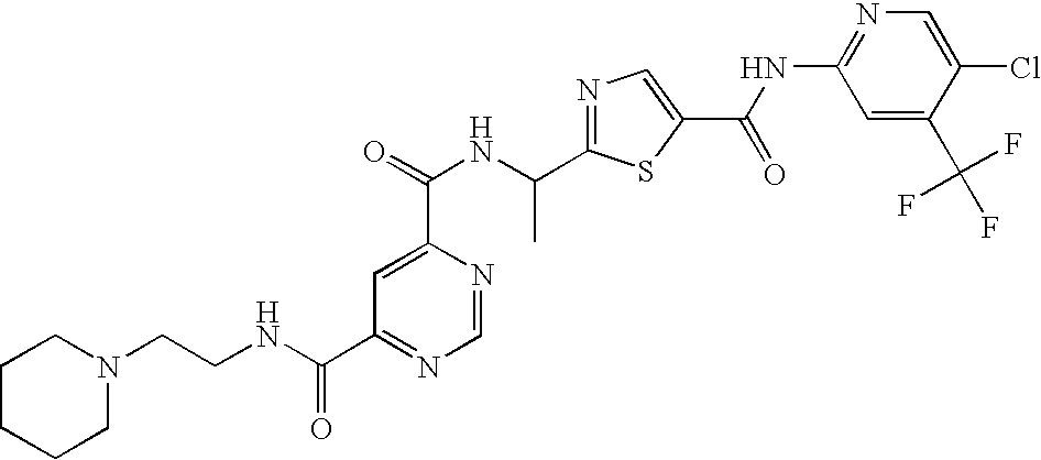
N1=C(C(NC(=O)C2=CC(C(NCCN3CCCCC3)=O)=NC=N2)C)SC(C(NC2=NC=C(Cl)C(C(F)(F)F)=C2)=O)=C1
